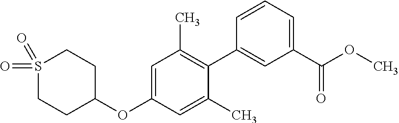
S1(=O)(=O)CCC(OC2=CC(C)=C(C3=CC(C(OC)=O)=CC=C3)C(C)=C2)CC1
